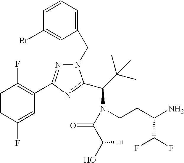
N1(CC2=CC=CC(Br)=C2)N=C(C2=C(F)C=CC(F)=C2)N=C1C(C(C)(C)C)N(CCC(N)C(F)F)C(C(C)O)=O
